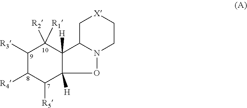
C1[X]CCN2OC3([H])C([H])(C12)C([R2])([R1])C([R3])C([R4])C3[R5]
